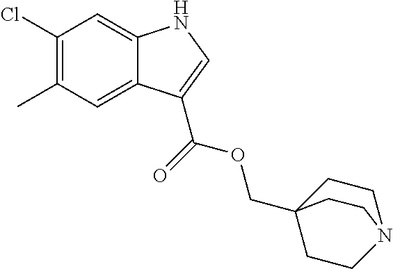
C1(Cl)=C(C)C=C2C(=C1)NC=C2C(=O)OCC12CCN(CC1)CC2
